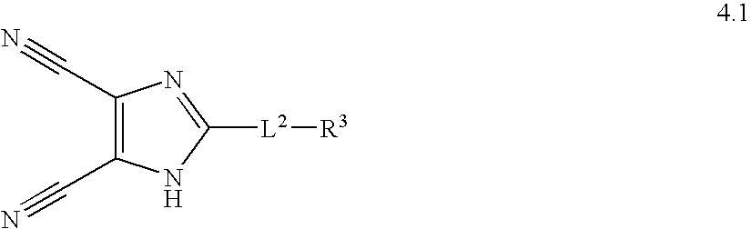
C1([L2][R3])=NC(C#N)=C(C#N)N1
